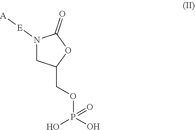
N1([E][A])CC(COP(O)(O)=O)OC1=O
